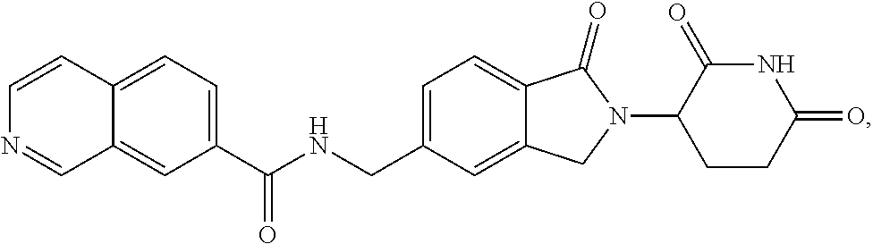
C1=C(CNC(C2=CC=C3C(=C2)C=NC=C3)=O)C=C2C(=C1)C(=O)N(C1CCC(=O)NC1=O)C2
